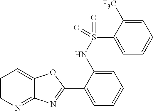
C1=CN=C2C(=C1)OC(C1=CC=CC=C1NS(=O)(C1=CC=CC=C1[F3C])=O)=N2
